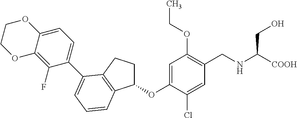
C1=C(OC2CCC3=C2C=CC=C3C2=CC=C3C(=C2F)OCCO3)C(Cl)=CC(CNC([COOH])CO)=C1OCC
